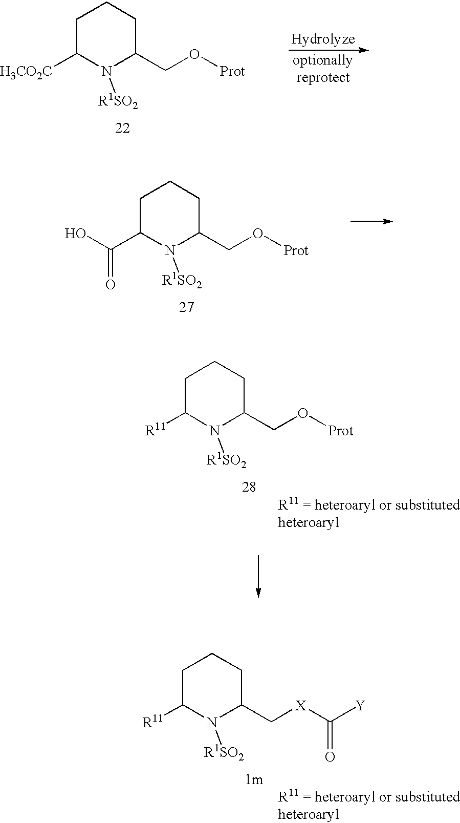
C1C([H3CO2C])N([R1SO2])C(CO[Prot])CC1.C1C(C(O)=O)N([R1SO2])C(CO[Prot])CC1.C1C([R11])N([R1SO2])C(CO[Prot])CC1.C1C([R11])N([R1SO2])C(C[X]C(=O)[Y])CC1
